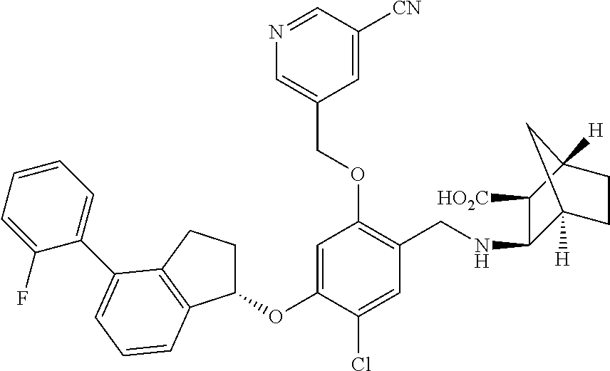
C1=C(OC2CCC3=C2C=CC=C3C2=CC=CC=C2F)C(Cl)=CC(CNC2C3([H])CCC([H])(C2[HO2C])C3)=C1OCC1=CN=CC([CN])=C1
